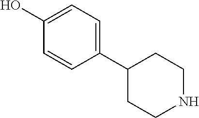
C1(C2CCNCC2)=CC=C(O)C=C1
